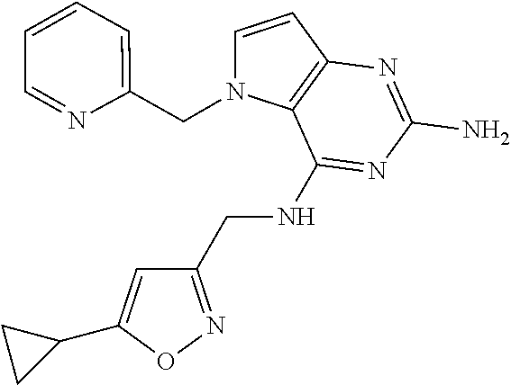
C1=CC2=C(N1CC1=CC=CC=N1)C(NCC1=NOC(C3CC3)=C1)=NC(N)=N2
